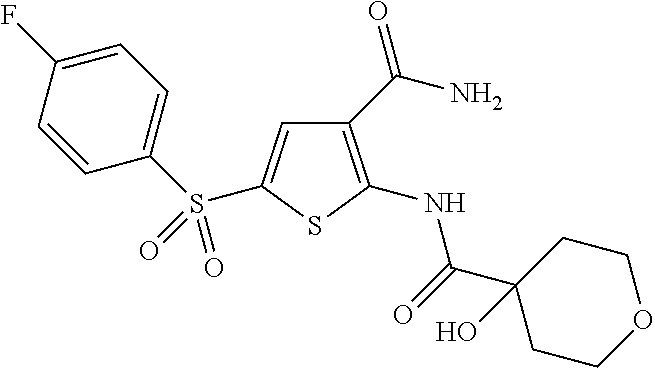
C1(C(N)=O)=C(NC(C2(O)CCOCC2)=O)SC(S(C2=CC=C(F)C=C2)(=O)=O)=C1
